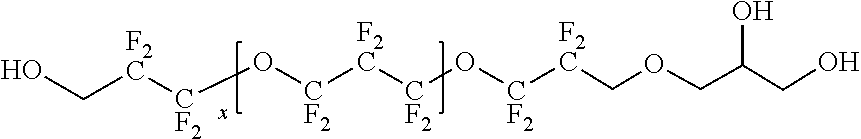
OC[F2C][CF2]O[CF2][F2C][CF2]O[CF2][F2C]COCC(CO)O
